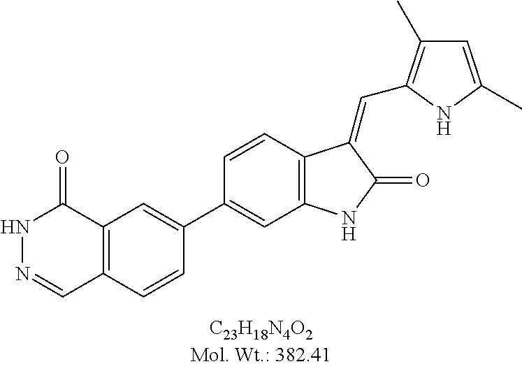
C1=CC2=C(C=C1C1=CC3=C(C=C1)C=NNC3=O)NC(=O)C2=CC1=C(C)C=C(C)N1
